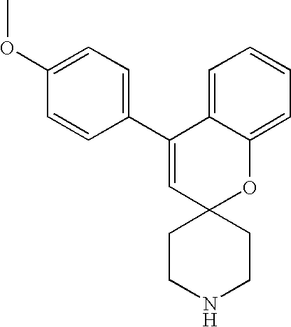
C1(C2=CC3(OC4=CC=CC=C24)CCNCC3)=CC=C(OC)C=C1
